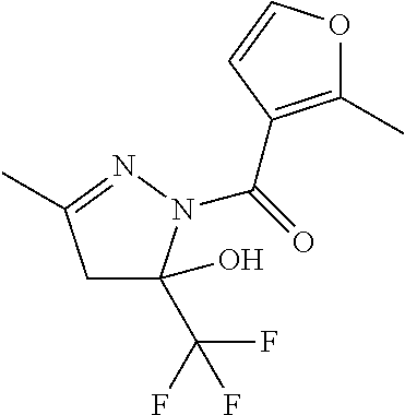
C1C(C(F)(F)F)(O)N(C(=O)C2=C(C)OC=C2)N=C1C
